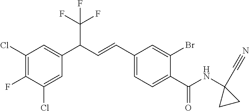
C1(Cl)=CC(C(C=CC2=CC=C(C(NC3(C#N)CC3)=O)C(Br)=C2)C(F)(F)F)=CC(Cl)=C1F
